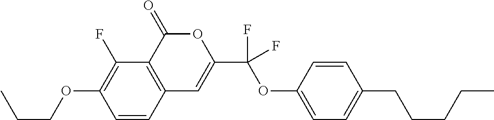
C1=CC2=C(C(F)=C1OCCC)C(=O)OC(C(OC1=CC=C(CCCCC)C=C1)(F)F)=C2
